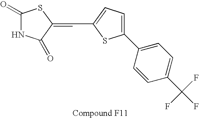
C1(=O)NC(=O)C(=CC2=CC=C(C3=CC=C(C(F)(F)F)C=C3)S2)S1
